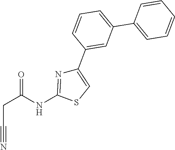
C(C#N)C(=O)NC1=NC(C2=CC(C3=CC=CC=C3)=CC=C2)=CS1
